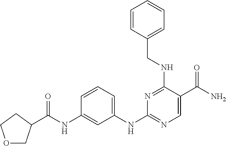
C1=CC=C(NC2=NC=C(C(N)=O)C(NCC3=CC=CC=C3)=N2)C=C1NC(=O)C1COCC1
